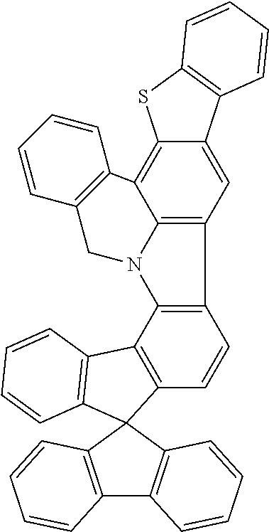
C12=C(C3=C(C=C1)C1(C4=C3C=CC=C4)C3=C(C4=C1C=CC=C4)C=CC=C3)N1C3=C2C=C2C(=C3C3=C(C1)C=CC=C3)SC1=C2C=CC=C1
